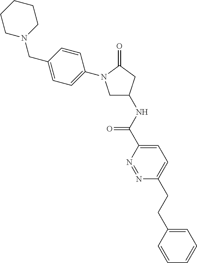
C1N(CC2=CC=C(N3CC(NC(=O)C4=CC=C(CCC5=CC=CC=C5)N=N4)CC3=O)C=C2)CCCC1
